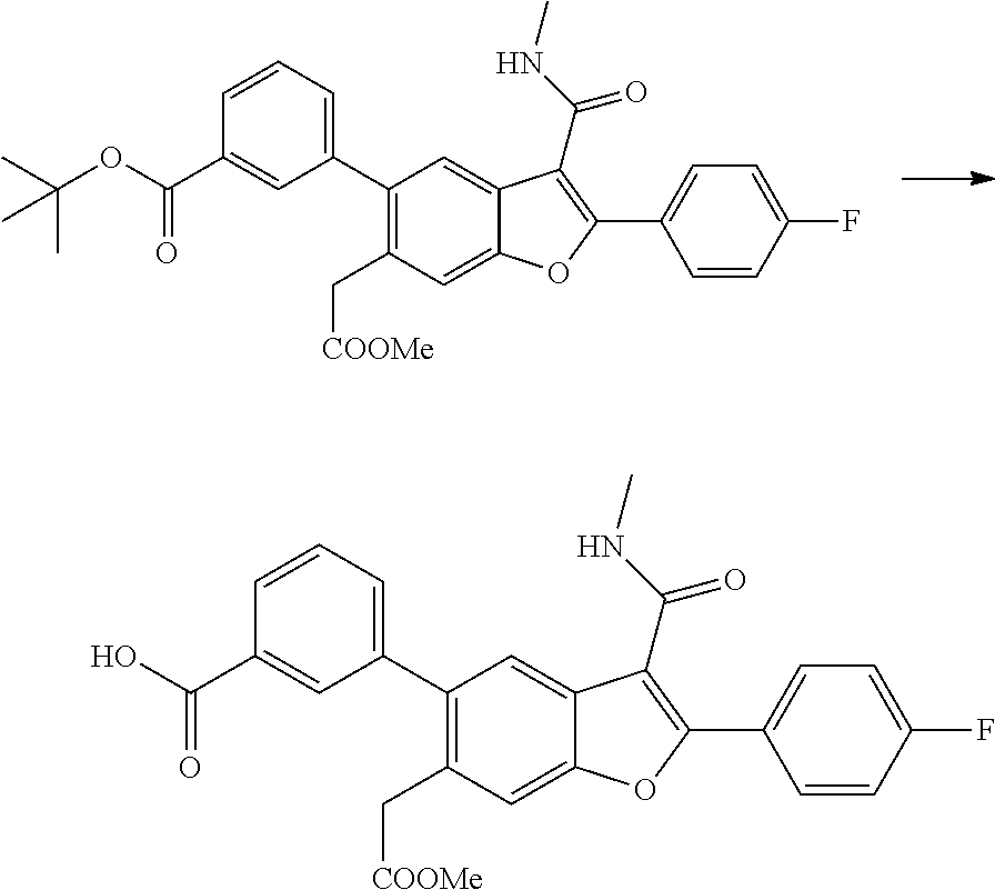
C1(C2=CC=CC(C(O)=O)=C2)=C(C[COOMe])C=C2C(=C1)C(C(=O)NC)=C(C1=CC=C(F)C=C1)O2.C1(C2=CC=CC(C(OC(C)(C)C)=O)=C2)=C(C[COOMe])C=C2C(=C1)C(C(=O)NC)=C(C1=CC=C(F)C=C1)O2
